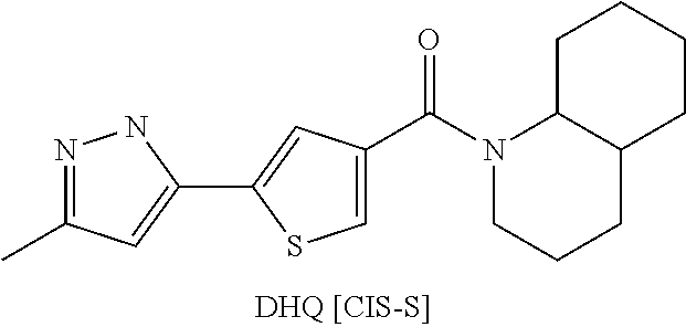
C1=C(C(N2CCCC3C2CCCC3)=O)C=C(C2=CC(C)=NN2)S1
